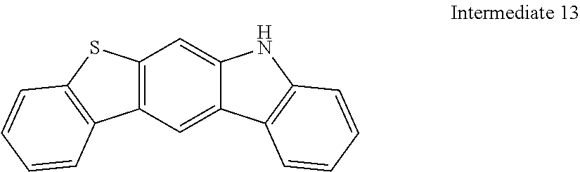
C12=C(C=C3C(=C1)NC1=C3C=CC=C1)C1=C(S2)C=CC=C1
